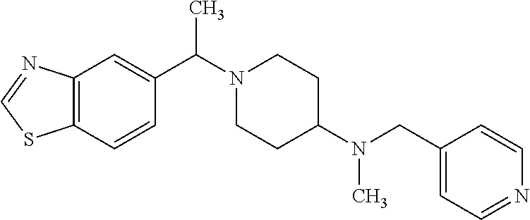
N1(C(C2=CC3=C(C=C2)SC=N3)C)CCC(N(CC2=CC=NC=C2)C)CC1
